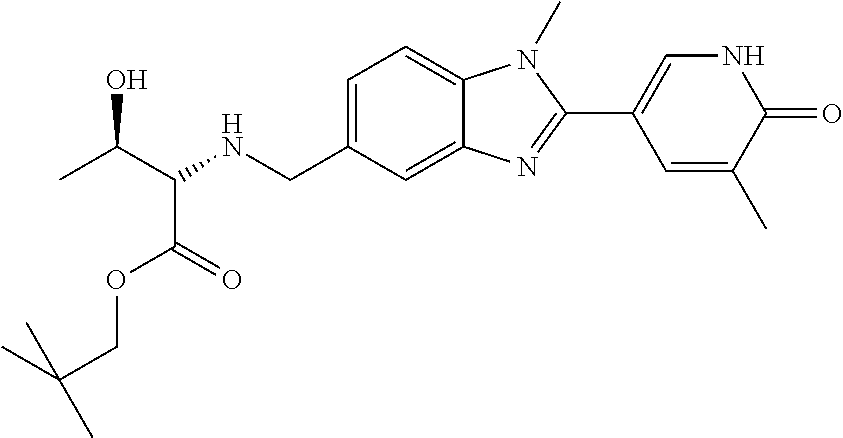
C1=C(CNC(C(C)O)C(=O)OCC(C)(C)C)C=C2C(=C1)N(C)C(C1=CNC(=O)C(C)=C1)=N2
